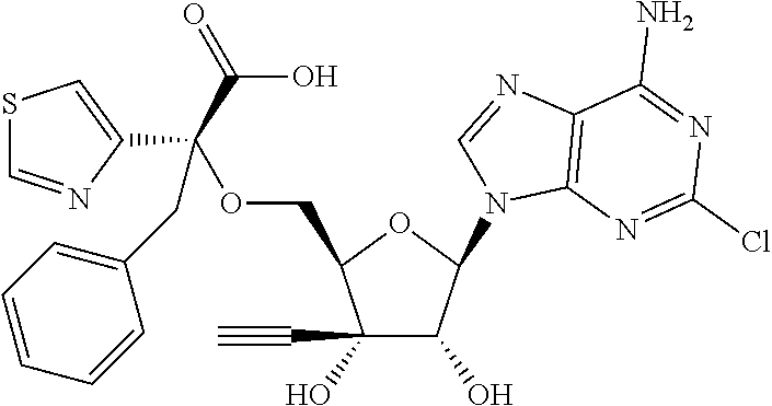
C1(O)(C#C)C(O)C(N2C3=C(N=C2)C(N)=NC(Cl)=N3)OC1COC(C1=CSC=N1)(C(=O)O)CC1=CC=CC=C1
